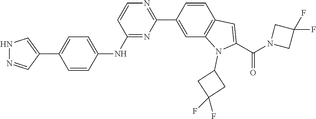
N1=C(NC2=CC=C(C3=CNN=C3)C=C2)C=CN=C1C1=CC2=C(C=C1)C=C(C(=O)N1CC(F)(F)C1)N2C1CC(F)(F)C1
